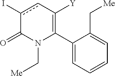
C1(C2=C([Y])cc(I)C(=O)N2C[Me])=CC=CC=C1C[Me]
